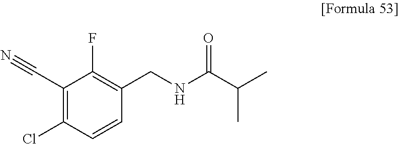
C1(C#N)=C(Cl)C=CC(CNC(C(C)C)=O)=C1F
